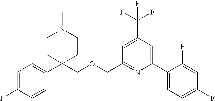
C1=C(F)C=CC(C2(COCC3=NC(C4=CC=C(F)C=C4F)=CC(C(F)(F)F)=C3)CCN(C)CC2)=C1
